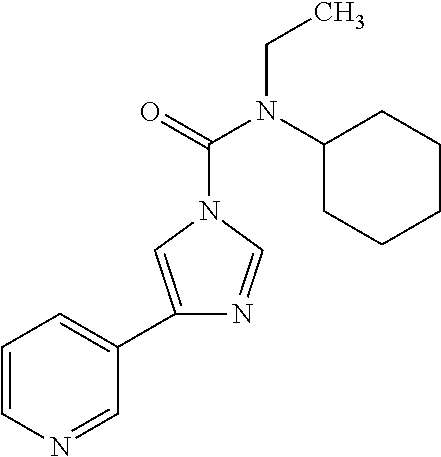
C1=CN=CC(C2=CN(C(=O)N(C3CCCCC3)CC)C=N2)=C1
